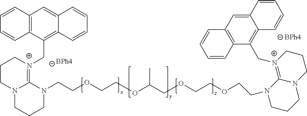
C12=C(C(C[N+]3=C4N(CCC3)CCCN4CCOCCOC(COCCOCCN3CCCN4C3=[N+](CC3=C5C(=CC6=C3C=CC=C6)C=CC=C5)CCC4)C)=C3C(=C1)C=CC=C3)C=CC=C2
